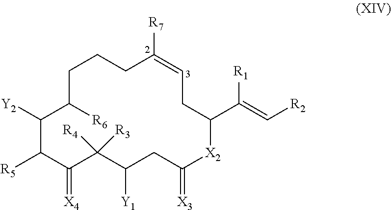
C1([Y2])C([R5])C(=[X4])C([R4])([R3])C([Y1])CC(=[X3])[X2]C(C(=C[R2])[R1])CC=C([R7])CCCC1[R6]
